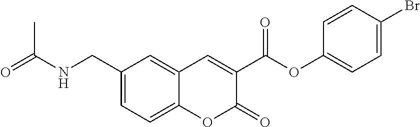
C1(CNC(=O)C)=CC=C2C(=C1)C=C(C(OC1=CC=C(Br)C=C1)=O)C(=O)O2
